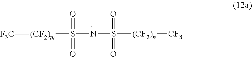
S(NS(=O)(=O)[(CF2)n][CF3])([(CF2)m][F3C])(=O)=O
